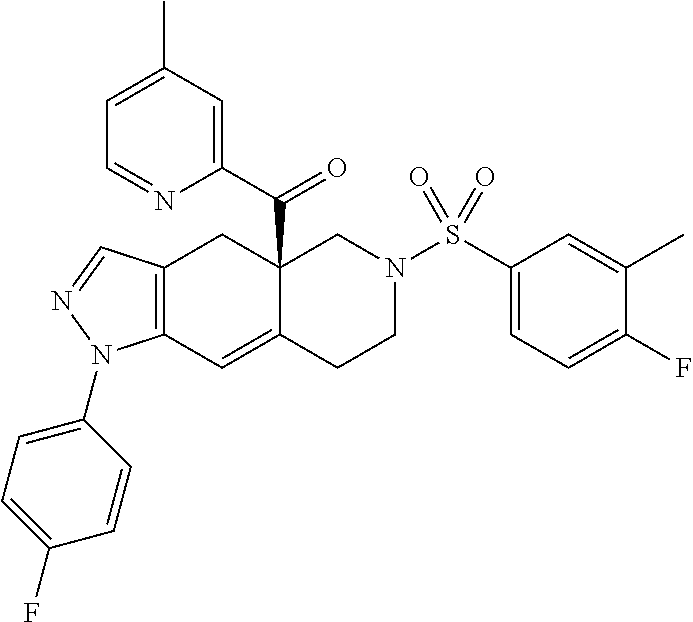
C1(N2C3=C(CC4(C(C5=CC(C)=CC=N5)=O)C(=C3)CCN(S(C3=CC=C(F)C(C)=C3)(=O)=O)C4)C=N2)=CC=C(F)C=C1
